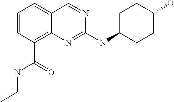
C1=CC=C2C(=C1C(=O)NCC)N=C(NC1CCC(O)CC1)N=C2
